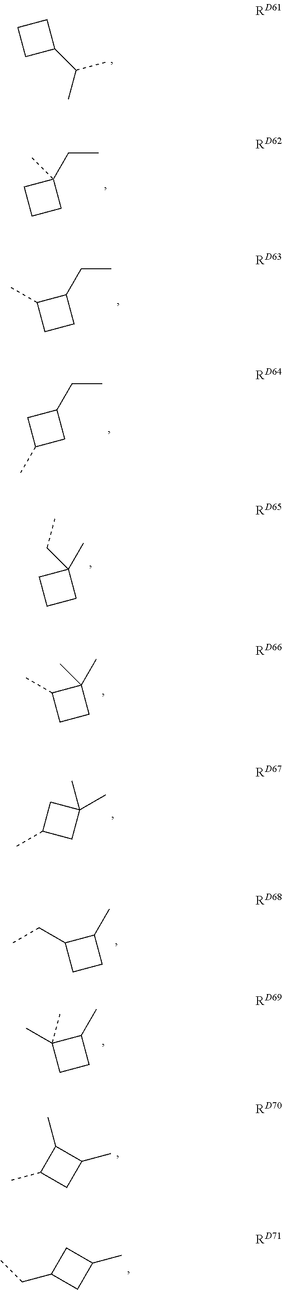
C1(C(C)C)CCC1.CCC1(C)CCC1.CCC1C(C)CC1.CCC1CC(C)C1.CC1(CC)CCC1.CC1(C)C(C)CC1.CC1(C)CC(C)C1.CC1C(CC)CC1.CC1C(C)(C)CC1.CC1CC(C)C1C.C(C1CC(C)C1)C
